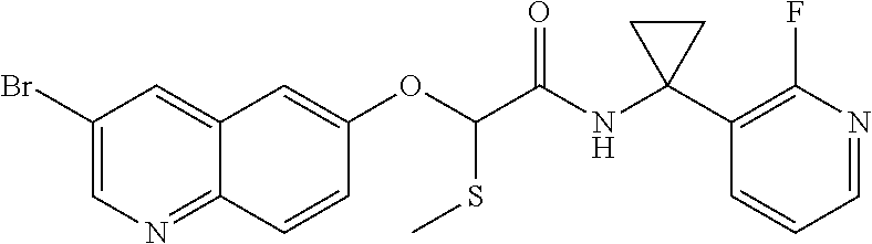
C1(Br)=CN=C2C(=C1)C=C(OC(SC)C(NC1(C3=C(F)N=CC=C3)CC1)=O)C=C2
